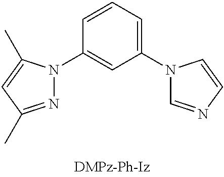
N1=C(C)C=C(C)N1C1=CC(N2C=NC=C2)=CC=C1
